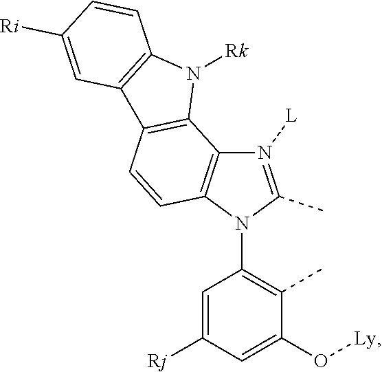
N1([L])=C(C)N(C2=C(C)C(O[Ly])=CC([Rj])=C2)C2=C1C1=C(C=C2)C2=C(N1[Rk])C=CC([Ri])=C2
